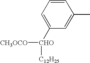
C1=CC=C([CHO]([CH3OCO])[C12H25])C=C1C
